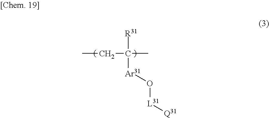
CCC(C)([R31])[Ar31]O[L31][Q31]
